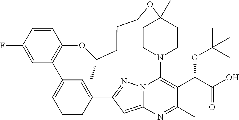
C1=CC(F)=CC2=C1OC(C)CCCOC1(C)CCN(C3=C(C(C(O)=O)OC(C)(C)C)C(C)=NC4=CC(=NN43)C3=CC2=CC=C3)CC1
